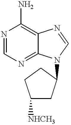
N1=CN=C2C(=C1N)N=CN2C1CC([NHCH3])CC1
